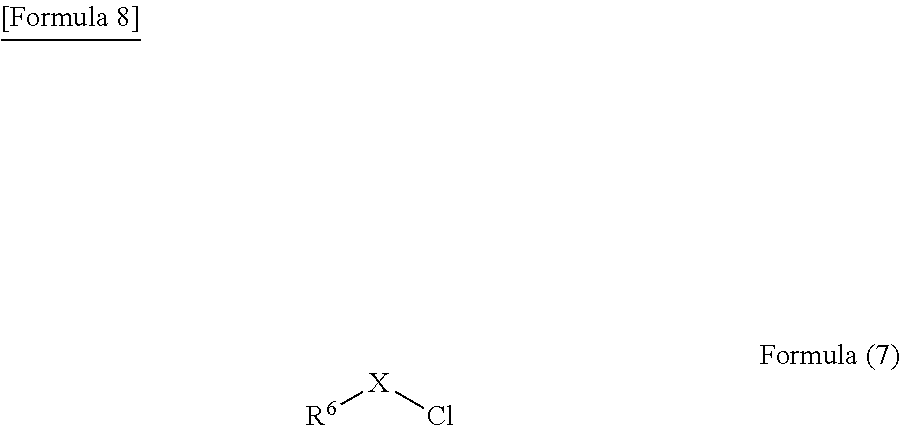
[R6][X]Cl
